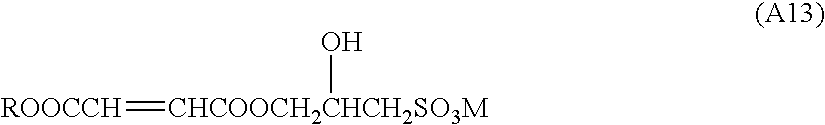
[ROOCCH]=[CHCOOCH2CHCH2SO3M]O
